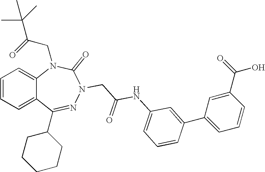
C1=CC=C2C(=C1)N(CC(=O)C(C)(C)C)C(=O)N(CC(NC1=CC=CC(C3=CC=CC(C(=O)O)=C3)=C1)=O)N=C2C1CCCCC1
